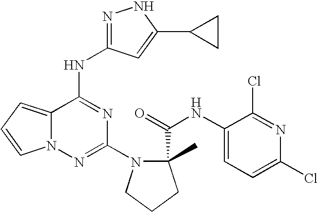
C1(N2CCCC2(C(=O)NC2=CC=C(Cl)N=C2Cl)C)=NN2C(=CC=C2)C(NC2=NNC(C3CC3)=C2)=N1
